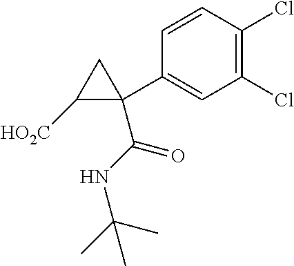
C1=CC(Cl)=C(Cl)C=C1C1(C(NC(C)(C)C)=O)C([HO2C])C1
